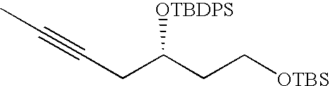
C(CC(CC[OTBS])[OTBDPS])#CC
